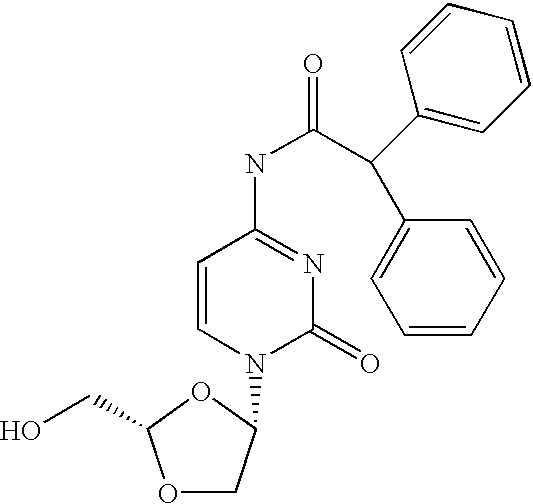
O1CC(N2C(=O)N=C(NC(=O)C(C3=CC=CC=C3)C3=CC=CC=C3)C=C2)OC1CO
